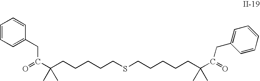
C(CCCCCSCCCCCC(C(=O)CC1=CC=CC=C1)(C)C)(C(=O)CC1=CC=CC=C1)(C)C
